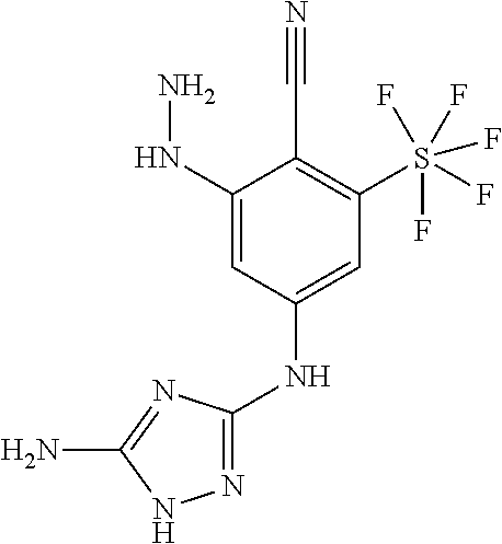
N(C1=CC(S(F)(F)(F)(F)F)=C(C#N)C(NN)=C1)C1=NNC(N)=N1
